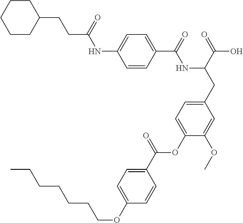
C1=CC(C(=O)NC(CC2=CC=C(OC(C3=CC=C(OCCCCCCC)C=C3)=O)C(OC)=C2)C(=O)O)=CC=C1NC(CCC1CCCCC1)=O
